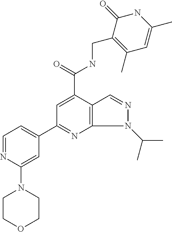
C1=NC(N2CCOCC2)=CC(C2=NC3=C(C(C(NCC4=C(C)C=C(C)NC4=O)=O)=C2)C=NN3C(C)C)=C1
